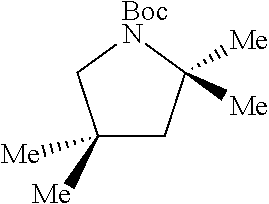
C1([Me])([Me])CC([Me])([Me])[BocN]C1
